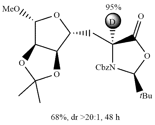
C1([D])(CC2OC([MeO])C3C2OC(C)(C)O3)[CbzN]C([tBu])OC1=O
